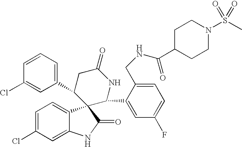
C1(C2=CC=CC(Cl)=C2)CC(=O)NC(C2=CC(F)=CC=C2CNC(C2CCN(S(C)(=O)=O)CC2)=O)C12C1=CC=C(Cl)C=C1NC2=O
